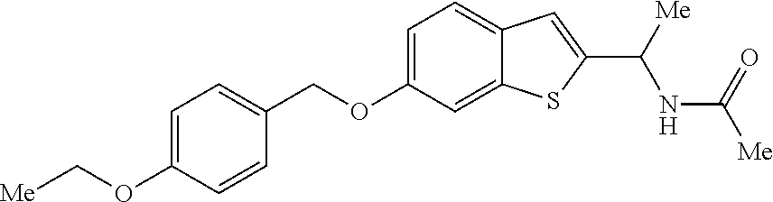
C1=C(OC[Me])C=CC(COC2=CC=C3C(=C2)SC(C([Me])NC([Me])=O)=C3)=C1
